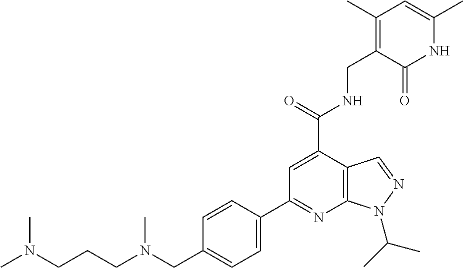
C1=C(C(=O)NCC2=C(C)C=C(C)NC2=O)C2=C(N=C1C1=CC=C(CN(CCCN(C)C)C)C=C1)N(C(C)C)N=C2
